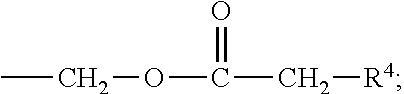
CCOC(C[R4])=O
